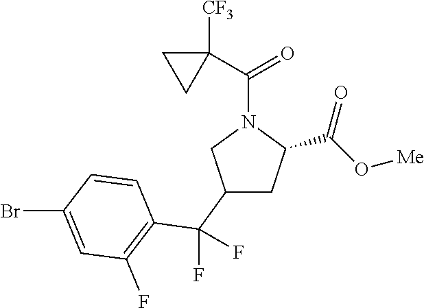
C1(C(C2=C(F)C=C(Br)C=C2)(F)F)CC(C(=O)O[Me])N(C(=O)C2([CF3])CC2)C1
